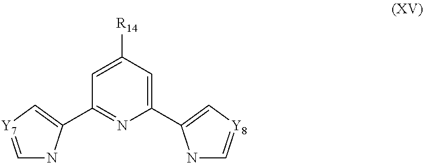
C1(C2=C[Y8]=CN2)=CC([R14])=CC(C2=C[Y7]=CN2)=N1
